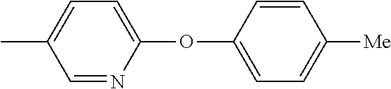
CC1=CC=C(OC2=CC=C([Me])C=C2)N=C1
